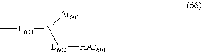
[L601](N([Ar601])[L603][HAr601])C
